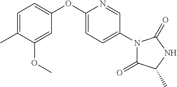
C1=C(C)C(OC)=CC(OC2=CC=C(N3C(=O)C(C)NC3=O)C=N2)=C1
